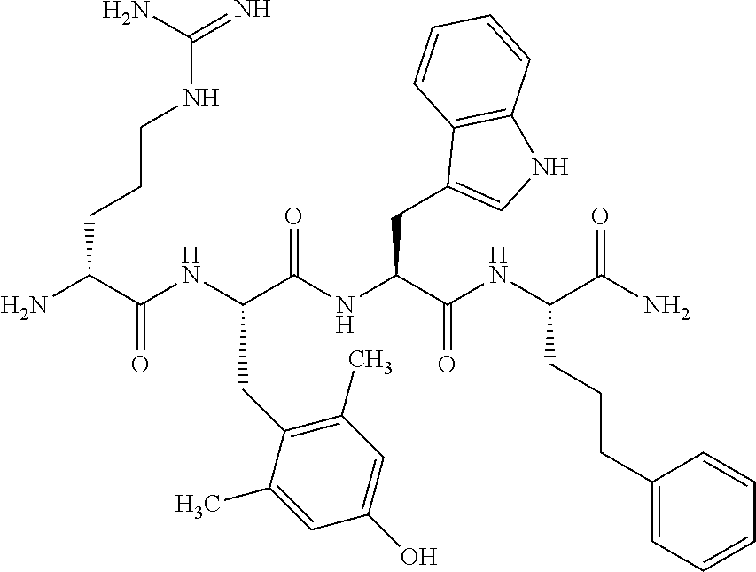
NC(C(NC(C(NC(C(NC(C(N)=O)CCCC1=CC=CC=C1)=O)CC1=CNC2=C1C=CC=C2)=O)CC1=C(C)C=C(O)C=C1C)=O)CCCNC(=N)N
